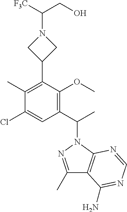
C1(C)=C(C2CN(C(CO)[F3C])C2)C(OC)=C(C(C)N2N=C(C)C3=C2N=CN=C3N)C=C1Cl
